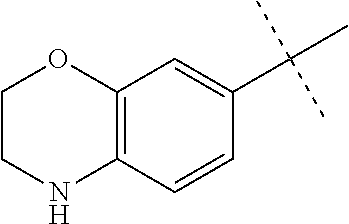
C12=C(C=CC(C(C)(C)C)=C1)NCCO2
